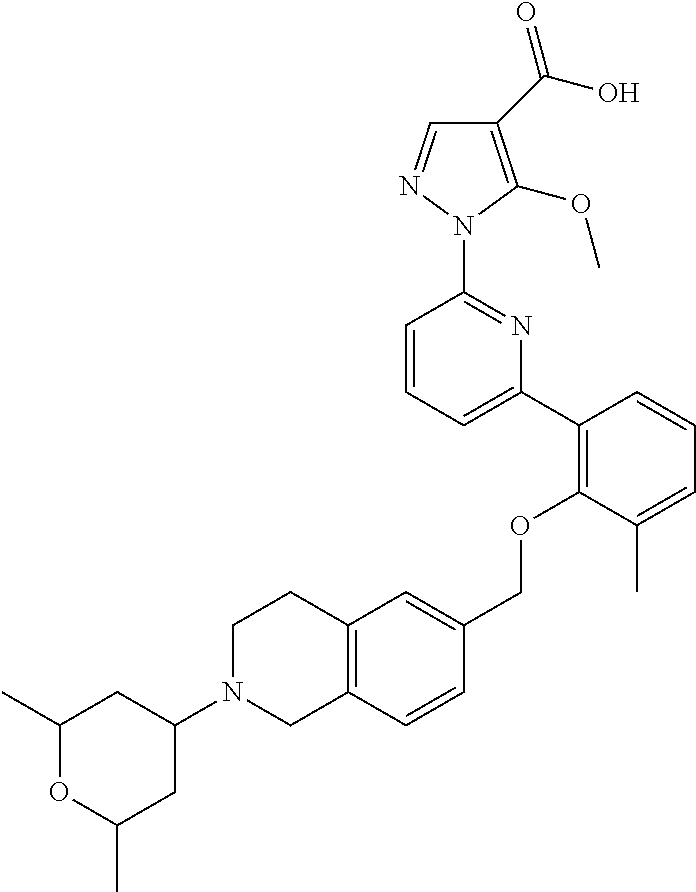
C1(C(O)=O)=C(OC)N(C2=NC(C3=C(OCC4=CC5=C(C=C4)CN(C4CC(C)OC(C)C4)CC5)C(C)=CC=C3)=CC=C2)N=C1
